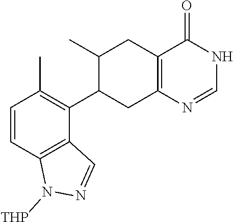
C1=CC2=C(C(C3CC4=C(CC3C)C(=O)NC=N4)=C1C)C=NN2[THP]
